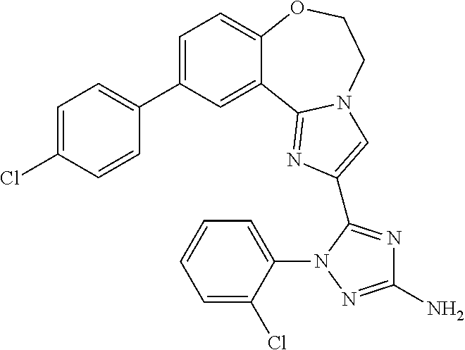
C1=C(C2=CC=C(Cl)C=C2)C=C2C(=C1)OCCN1C2=NC(C2=NC(N)=NN2C2=CC=CC=C2Cl)=C1
